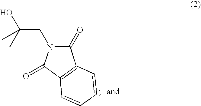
C(C(C)(O)C)N1C(=O)C2=C(C1=O)C=CC=C2
